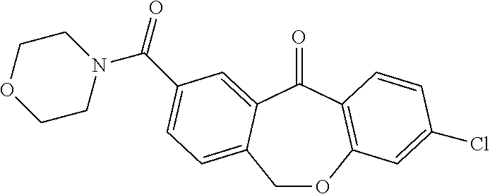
C1OC2=C(C(=O)C3=CC(C(N4CCOCC4)=O)=CC=C13)C=CC(Cl)=C2
